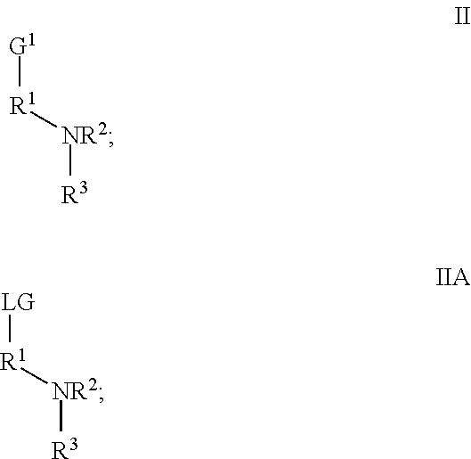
[NR2]([R3])[R1][G1].[NR2]([R3])[R1][LG]
